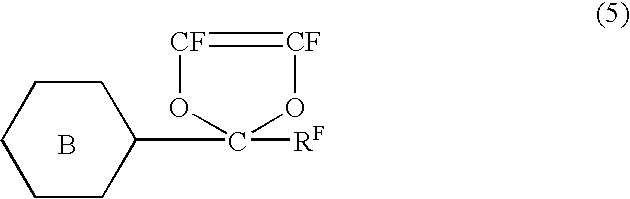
[CF]1=[CF]OC(C2CCCCC2)([RF])O1.B
